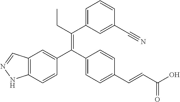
C12=C(C=CC(C(C3=CC=C(C=CC(O)=O)C=C3)=C(CC)C3=CC=CC(C#N)=C3)=C1)NN=C2
